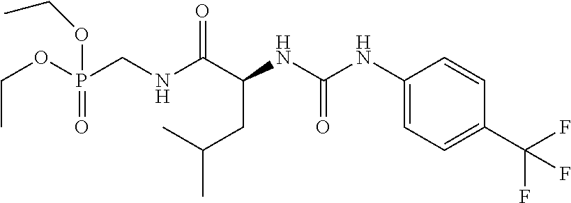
C(C)(CC(NC(=O)NC1=CC=C(C(F)(F)F)C=C1)C(NCP(OCC)(=O)OCC)=O)C
